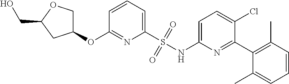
C1=CC=C(S(NC2=CC=C(Cl)C(C3=C(C)C=CC=C3C)=N2)(=O)=O)N=C1OC1COC(CO)C1
